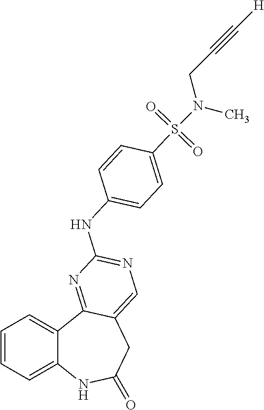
C1=CC=C2C(=C1)C1=NC(NC3=CC=C(S(N(CC#C[H])C)(=O)=O)C=C3)=NC=C1CC(=O)N2
